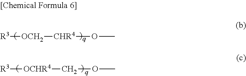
[R3][OCH2][CHR4]OC.[R3][OCHR4]COC
